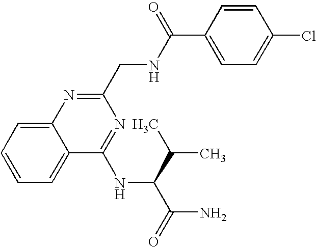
C1=C2C(=CC=C1)C(NC(C(C)C)C(N)=O)=NC(CNC(C1=CC=C(Cl)C=C1)=O)=N2
